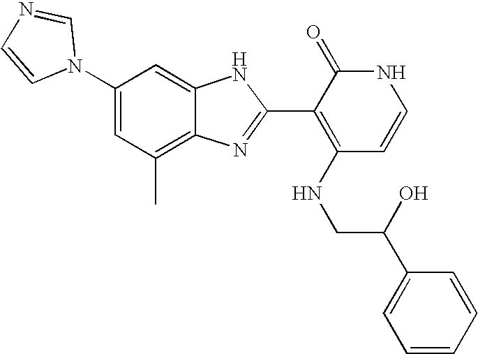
C1(C)=C2C(=CC(N3C=NC=C3)=C1)NC(C1=C(NCC(C3=CC=CC=C3)O)C=CNC1=O)=N2
